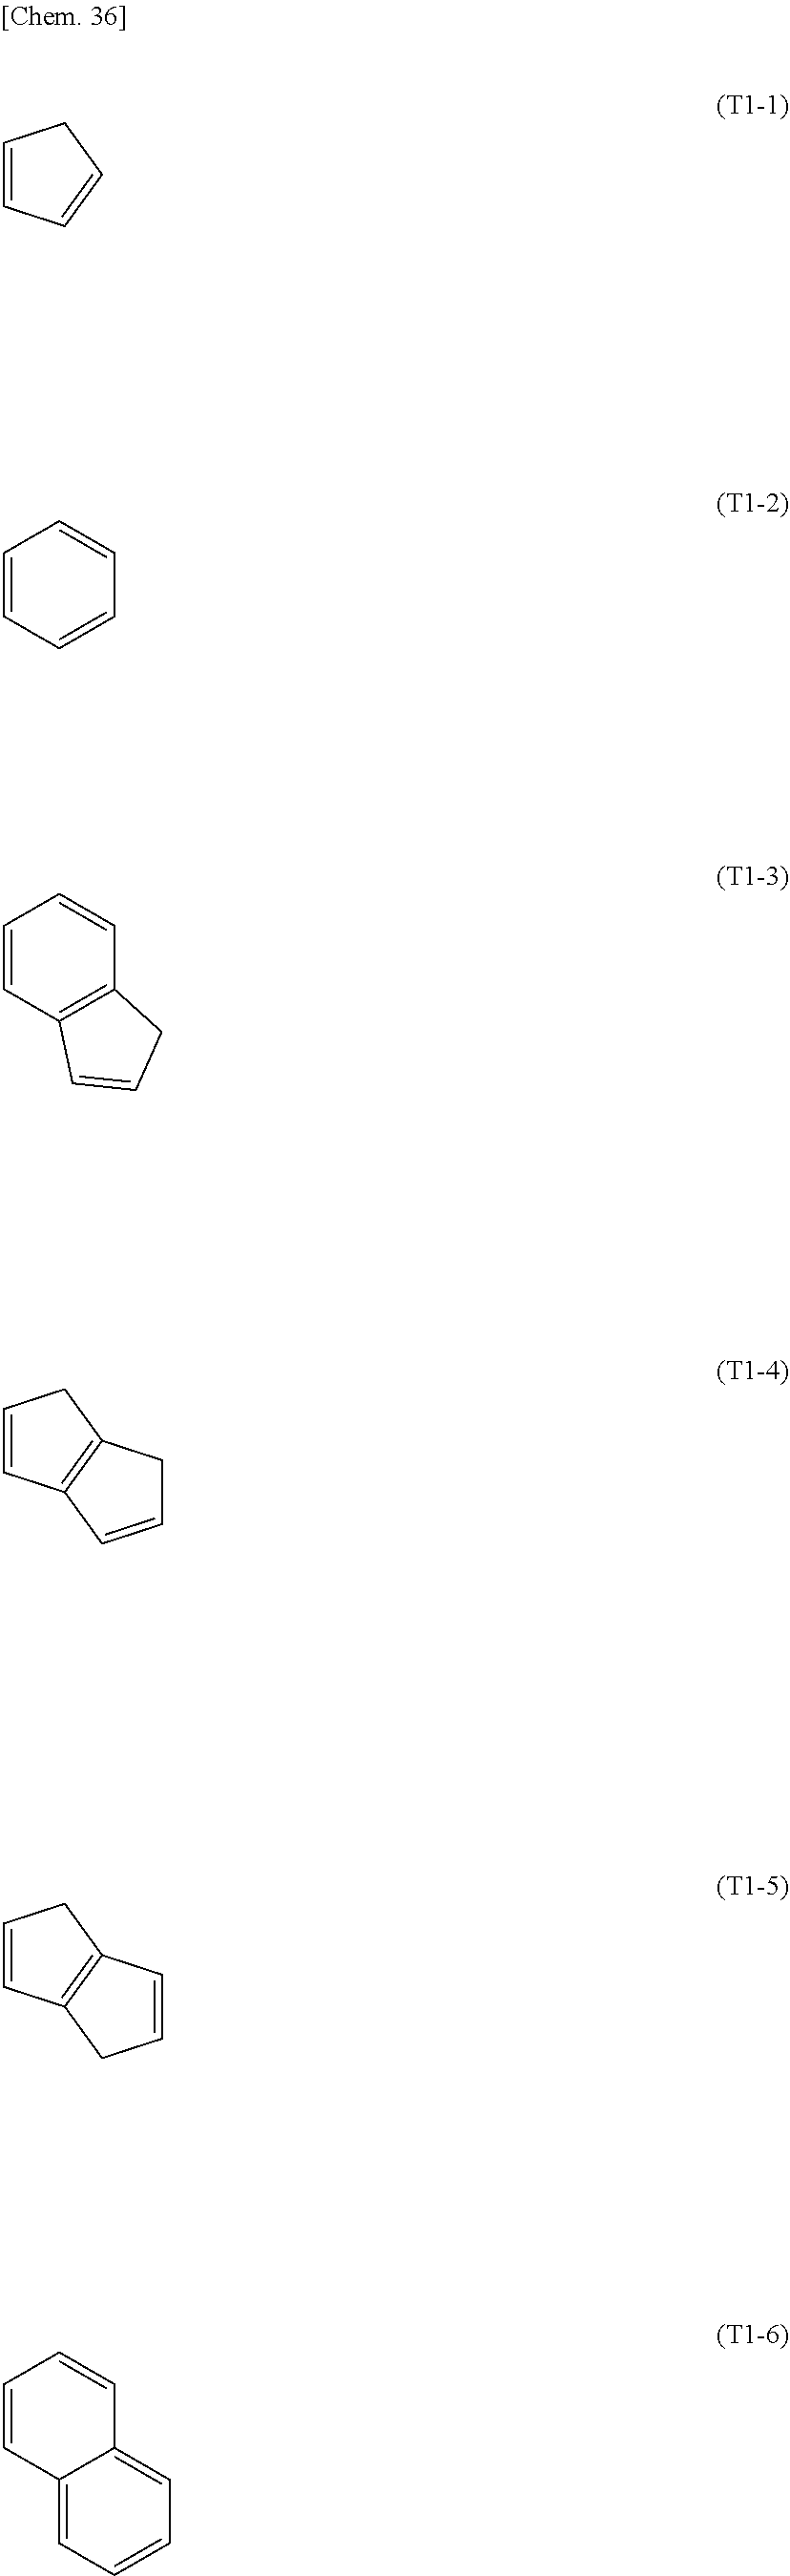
C1=CC=CC1.C1=CC=CC=C1.C1=CC2=C(C=C1)CC=C2.C1=CC2=C(C1)CC=C2.C1=CC2=C(C1)C=CC2.C1=CC2=CC=CC=C2C=C1
